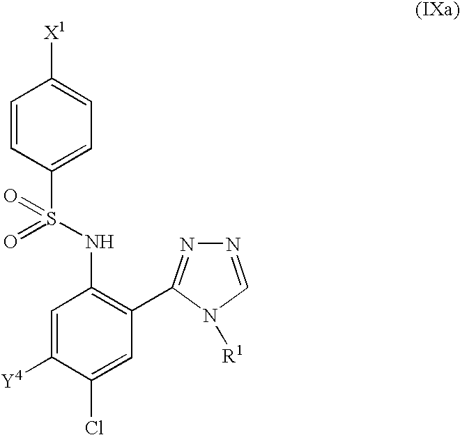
C1=C([Y4])C(Cl)=CC(C2=NN=CN2[R1])=C1NS(=O)(C1=CC=C([X1])C=C1)=O
